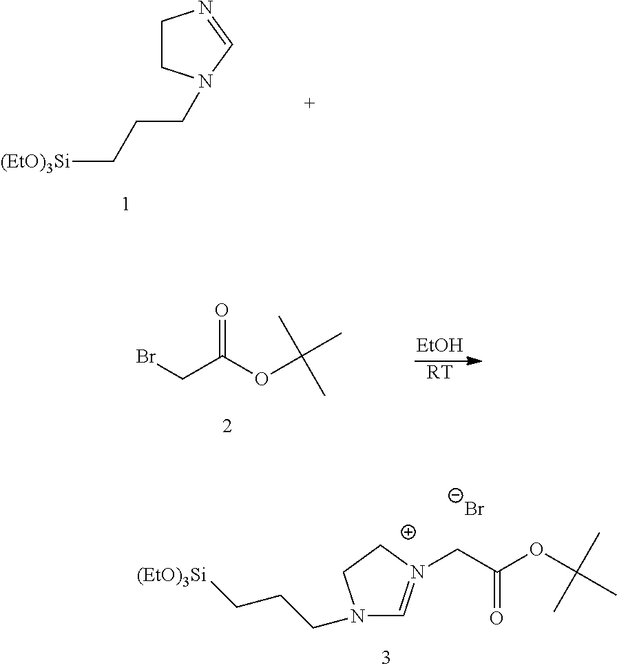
N1(CCC[(EtO)3Si])C=N(CC(OC(C)(C)C)=O)CC1.[Br-].C1CN(CCC[(EtO)3Si])C=N1.O=C(OC(C)(C)C)CBr.[EtOH].[RT]
